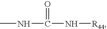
CNC(N[R44])=O
